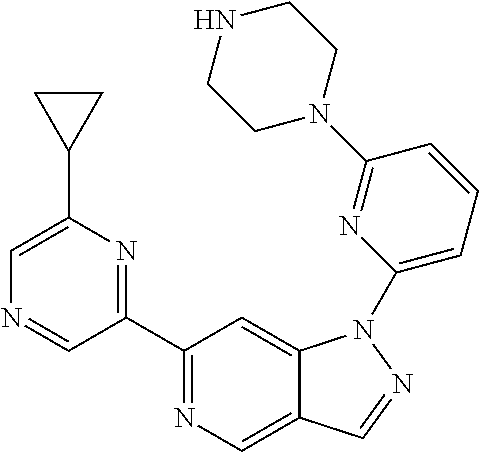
C1(C2=NC(C3CC3)=CN=C2)=NC=C2C(=C1)N(C1=CC=CC(N3CCNCC3)=N1)N=C2
